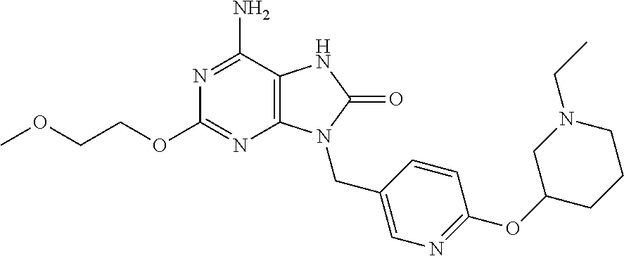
N1=C(N)C2=C(N=C1OCCOC)N(CC1=CN=C(OC3CCCN(CC)C3)C=C1)C(=O)N2
